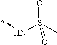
N(S(C)(=O)=O)->C
